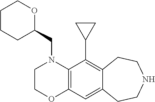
C1C(CN2C3=C(OCC2)C=C2C(=C3C3CC3)CCNCC2)OCCC1
